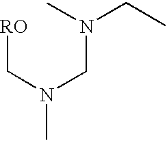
[RO]CN(C)CN(CC)C
